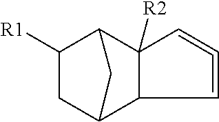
C1([R1])CC2C3C([R2])(C1C2)C=C=C3
